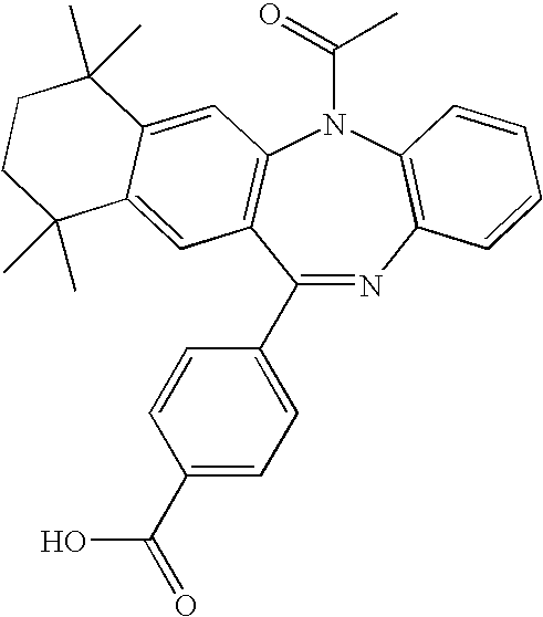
C1(C2=CC=C(C(=O)O)C=C2)=NC2=C(N(C(=O)C)C3=C1C=C1C(=C3)C(C)(C)CCC1(C)C)C=CC=C2
